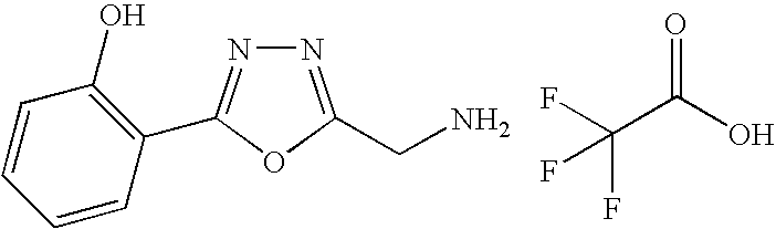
N1=C(CN)OC(C2=C(O)C=CC=C2)=N1.FC(C(O)=O)(F)F
